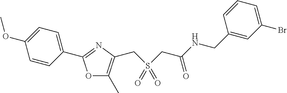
COC1=CC=C(C2=NC(CS(CC(=O)NCC3=CC(Br)=CC=C3)(=O)=O)=C(C)O2)C=C1
